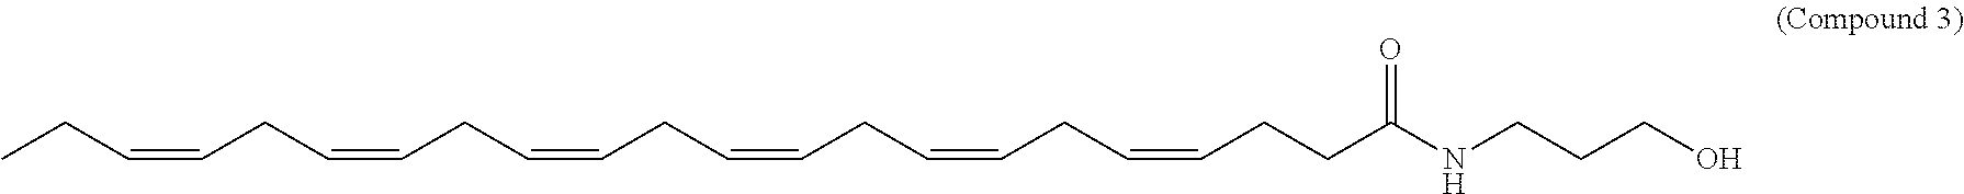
CCC=CCC=CCC=CCC=CCC=CCC=CCCC(NCCCO)=O
